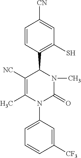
C1([CF3])=CC(N2C(=O)N(C)C(C3=C(S)C=C([CN])C=C3)C([NC])=C2C)=CC=C1
